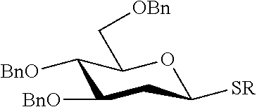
C1([BnO])C([BnO])CC([SR])OC1C[OBn]
